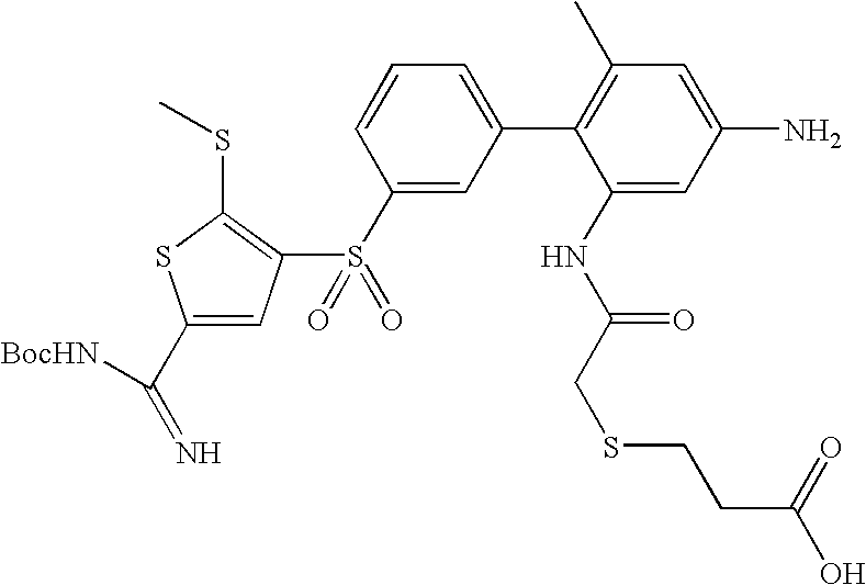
C1(C2=CC=CC(S(=O)(=O)C3=C(SC)SC(C(=N)[BocHN])=C3)=C2)=C(C)C=C(N)C=C1NC(CSCCC(O)=O)=O
